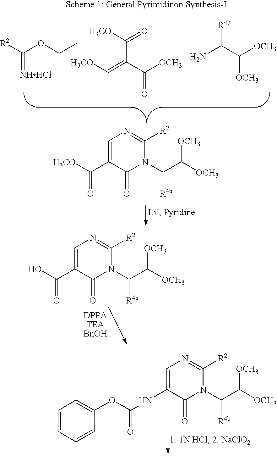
[R2]C(OCC)=[NHHCl].[OCH3]C(C(=C[H3CO])C(=O)[H3CO])=O.[OCH3]C(C(N)[R4b])[OCH3].C1=C(C([H3CO])=O)C(=O)N(C(C([OCH3])[OCH3])[R4b])C([R2])=N1.C1=C(C(O)=O)C(=O)N(C(C([OCH3])[OCH3])[R4b])C([R2])=N1.C1=C(NC(OC2=CC=CC=C2)=O)C(=O)N(C(C([OCH3])[OCH3])[R4b])C([R2])=N1
